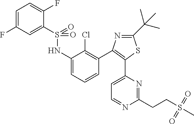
C1(F)=CC=C(F)C(S(=O)(NC2=CC=CC(C3=C(C4=CC=NC(CCS(C)(=O)=O)=N4)SC(C(C)(C)C)=N3)=C2Cl)=O)=C1
